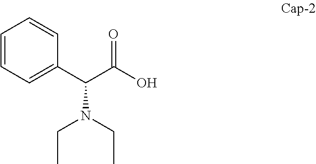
C1=CC=C(C(C(=O)O)N(CC)CC)C=C1
